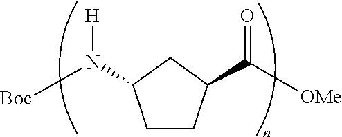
C1CC(C(=O)[OMe])CC1N([Boc])[H]
